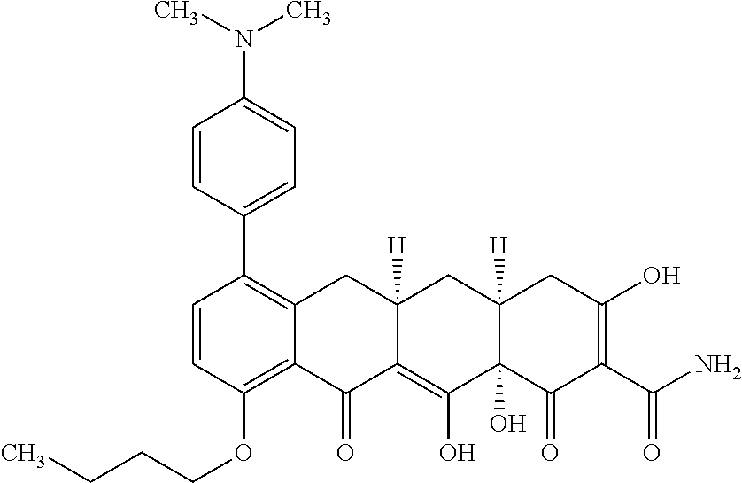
C1=CC(OCCCC)=C2C(=C1C1=CC=C(N(C)C)C=C1)CC1([H])C(=C(O)C3(O)C([H])(C1)CC(O)=C(C(N)=O)C3=O)C2=O
